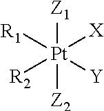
[Z1][Pt]([Z2])([R2])([X])([R1])[Y]
